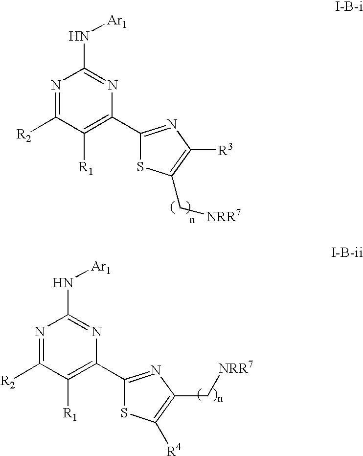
N1=C([R2])C([R1])=C(C2=NC([R3])=C(C[NRR7])S2)N=C1N[Ar1].N1=C([R2])C([R1])=C(C2=NC(C[NRR7])=C([R4])S2)N=C1N[Ar1]
